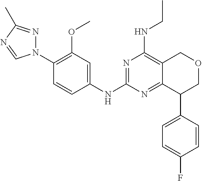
N1(C2=C(OC)C=C(NC3=NC(NCC)=C4C(=N3)C(C3=CC=C(F)C=C3)COC4)C=C2)N=C(C)N=C1
